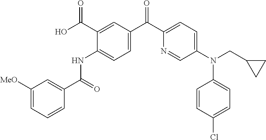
C1([MeO])=CC=CC(C(=O)NC2=CC=C(C(C3=CC=C(N(CC4CC4)C4=CC=C(Cl)C=C4)C=N3)=O)C=C2C(O)=O)=C1
